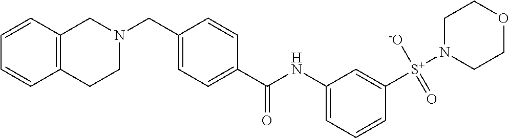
C1=CC2=C(C=C1)CCN(CC1=CC=C(C(=O)NC3=CC=CC([S+](N4CCOCC4)([-O])=O)=C3)C=C1)C2
